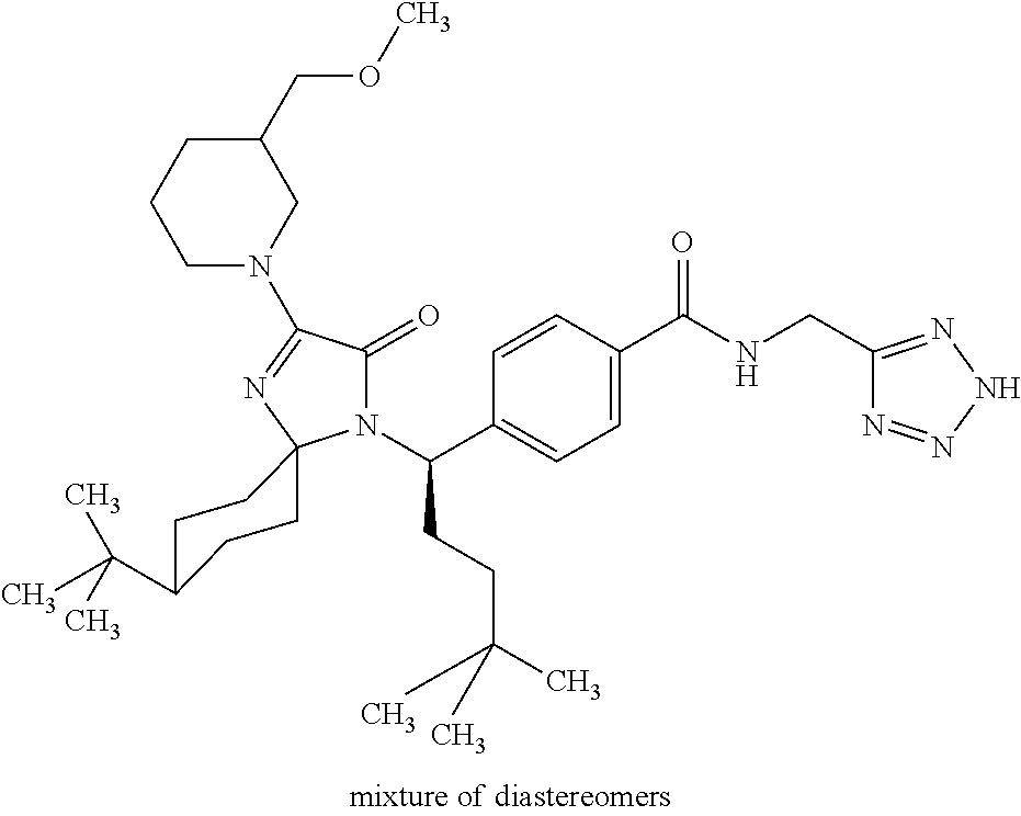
C1=C(C(=O)NCC2=NNN=N2)C=CC(C(N2C(=O)C(N3CC(COC)CCC3)=NC23CCC(C(C)(C)C)CC3)CCC(C)(C)C)=C1
